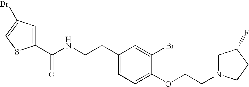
C1(C(NCCC2=CC=C(OCCN3CC(F)CC3)C(Br)=C2)=O)=CC(Br)=CS1
